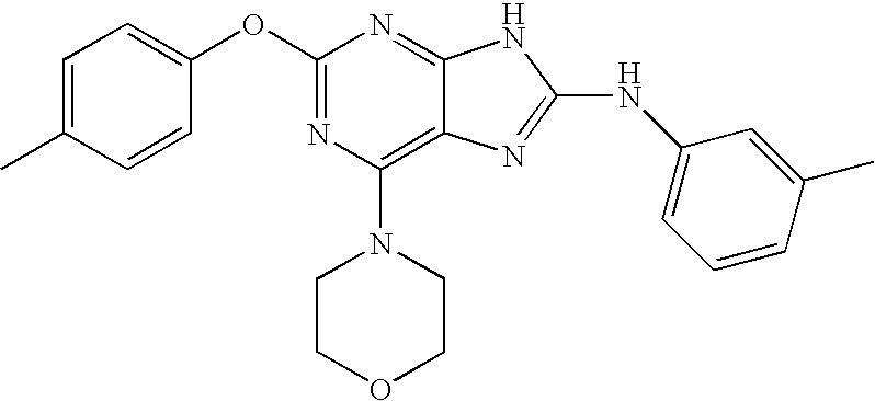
N1=C2C(=C(N3CCOCC3)N=C1OC1=CC=C(C)C=C1)N=C(NC1=CC=CC(C)=C1)N2
